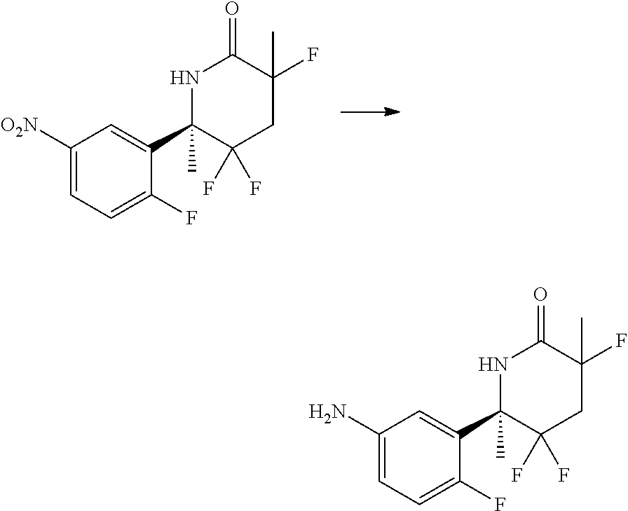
C1([O2N])=CC=C(F)C(C2(C)C(F)(F)CC(F)(C)C(=O)N2)=C1.C1(N)=CC=C(F)C(C2(C)C(F)(F)CC(F)(C)C(=O)N2)=C1
